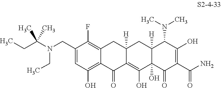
C1(CN(CC)C(CC)(C)C)=CC(O)=C2C(=C1F)CC1([H])C(=C(O)C3(O)C([H])(C1)C(N(C)C)C(O)=C(C(N)=O)C3=O)C2=O
